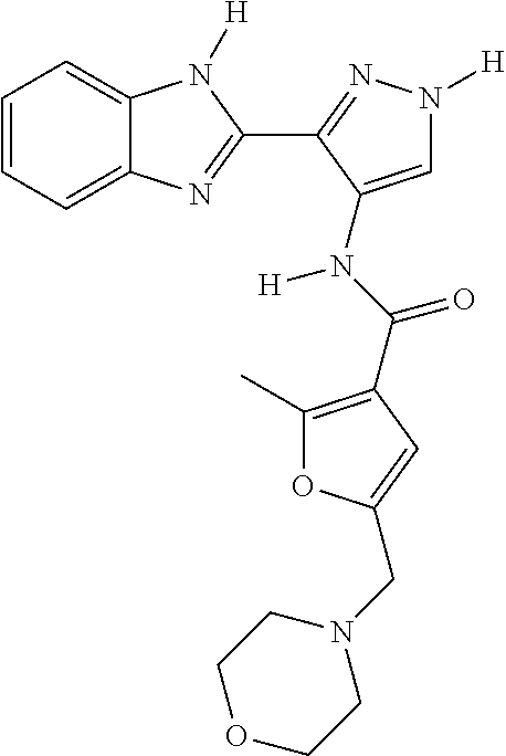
C1=CC=C2C(=C1)N([H])C(C1=NN([H])C=C1N(C(=O)C1=C(C)OC(CN3CCOCC3)=C1)[H])=N2
